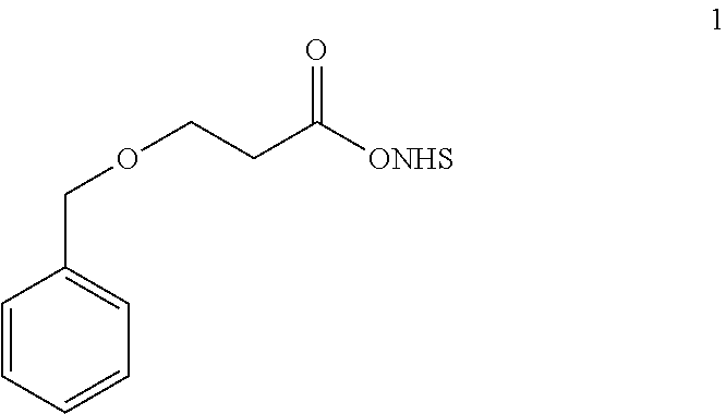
C1=CC=CC=C1COCCC([ONHS])=O
